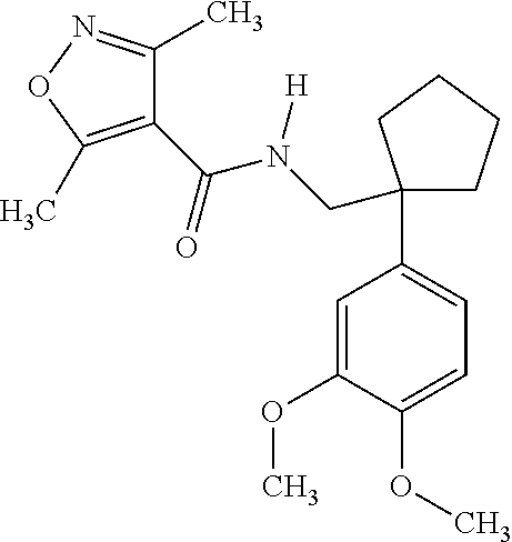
O(C1=CC=C(C2(CN(C(=O)C3=C(C)ON=C3C)[H])CCCC2)C=C1OC)C
